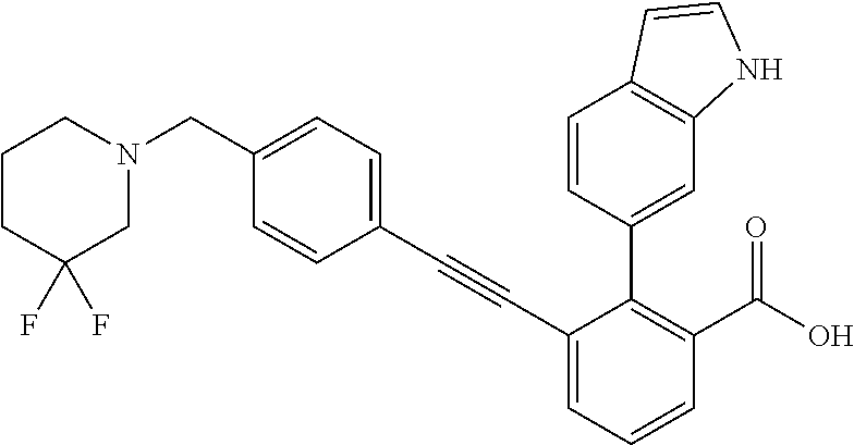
FC1(F)CCCN(CC2=CC=C(C#CC3=CC=CC(C(=O)O)=C3C3=CC4=C(C=CN4)C=C3)C=C2)C1
